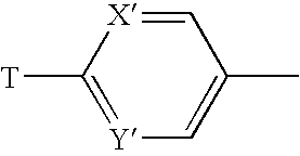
[T]C1=[Y]C=C(C)C=[X]1
